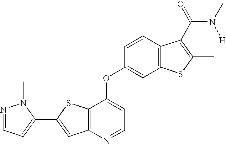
C1(C2=CC3=C(S2)C(OC2=CC4=C(C=C2)C(C(N([H])C)=O)=C(C)S4)=CC=N3)=CC=NN1C
